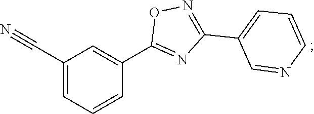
C1(C#N)=CC=CC(C2=NC(C3=CC=CN=C3)=NO2)=C1
